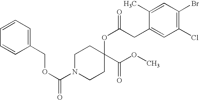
C1N(C(OCC2=CC=CC=C2)=O)CCC(OC(=O)CC2=CC(Cl)=C(Br)C=C2C)(C(OC)=O)C1
